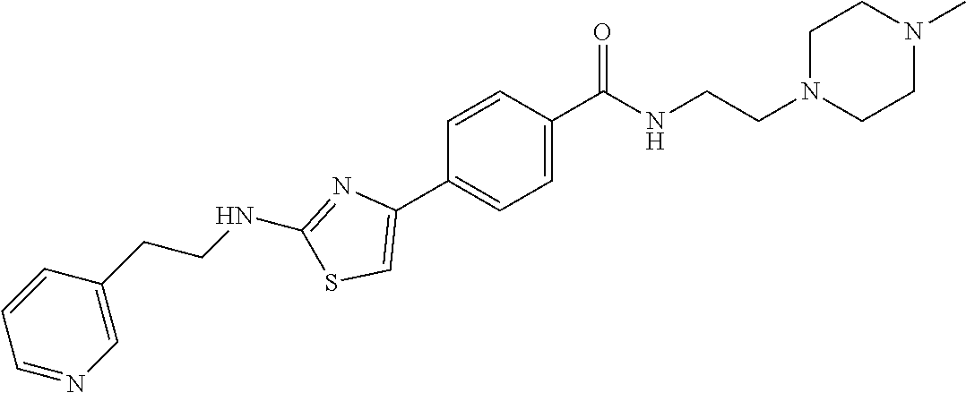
C1=CC(C(NCCN2CCN(C)CC2)=O)=CC=C1C1=CSC(NCCC2=CN=CC=C2)=N1
